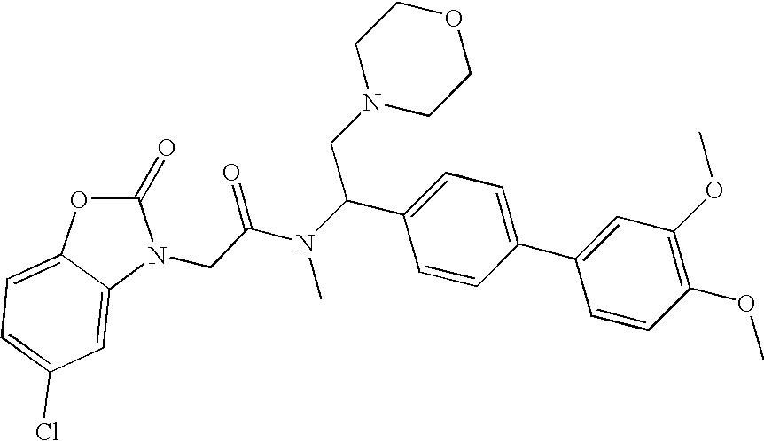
C1(OC)=C(OC)C=C(C2=CC=C(C(N(C(CN3C(=O)OC4=CC=C(Cl)C=C43)=O)C)CN3CCOCC3)C=C2)C=C1
